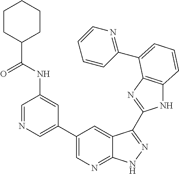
C1(C2=CN=C3C(=C2)C(C2=NC4=C(N2)C=CC=C4C2=NC=CC=C2)=NN3)=CN=CC(NC(C2CCCCC2)=O)=C1
